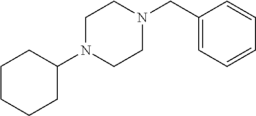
C1N(C2CCCCC2)CCN(CC2=CC=CC=C2)C1
